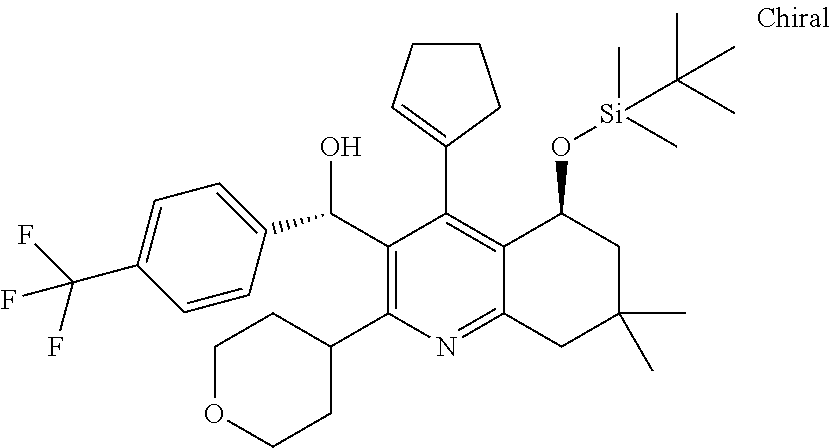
C1=CC(C(C2=C(C3CCOCC3)N=C3C(=C2C2=CCCC2)C(O[Si](C)(C)C(C)(C)C)CC(C)(C)C3)O)=CC=C1C(F)(F)F
